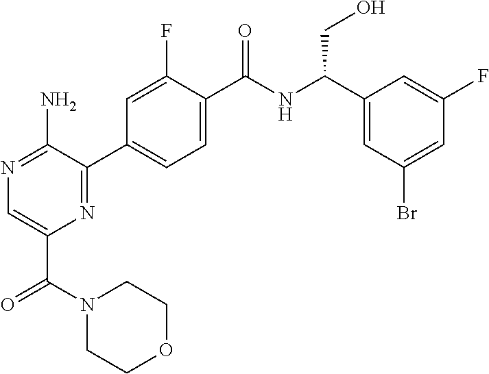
N1=C(N)C(C2=CC=C(C(NC(C3=CC(Br)=CC(F)=C3)CO)=O)C(F)=C2)=NC(C(N2CCOCC2)=O)=C1
